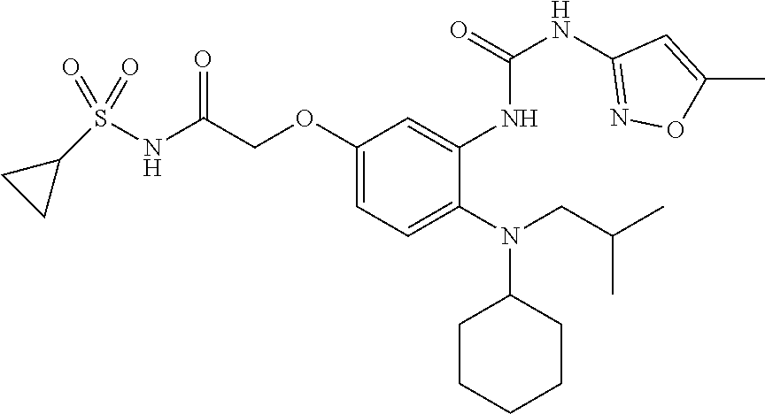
O(C1=CC=C(N(C2CCCCC2)CC(C)C)C(NC(NC2=NOC(C)=C2)=O)=C1)CC(NS(C1CC1)(=O)=O)=O
